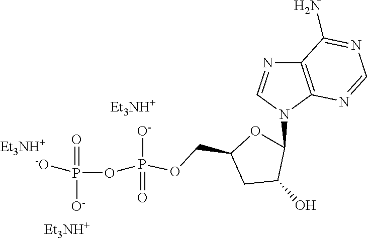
C(C1CC(O)C(N2C3=C(C(N)=NC=N3)N=C2)O1)OP([O-])(=O)OP([O-])(=O)[-O].[Et3NH+].[Et3NH+].[Et3NH+]
